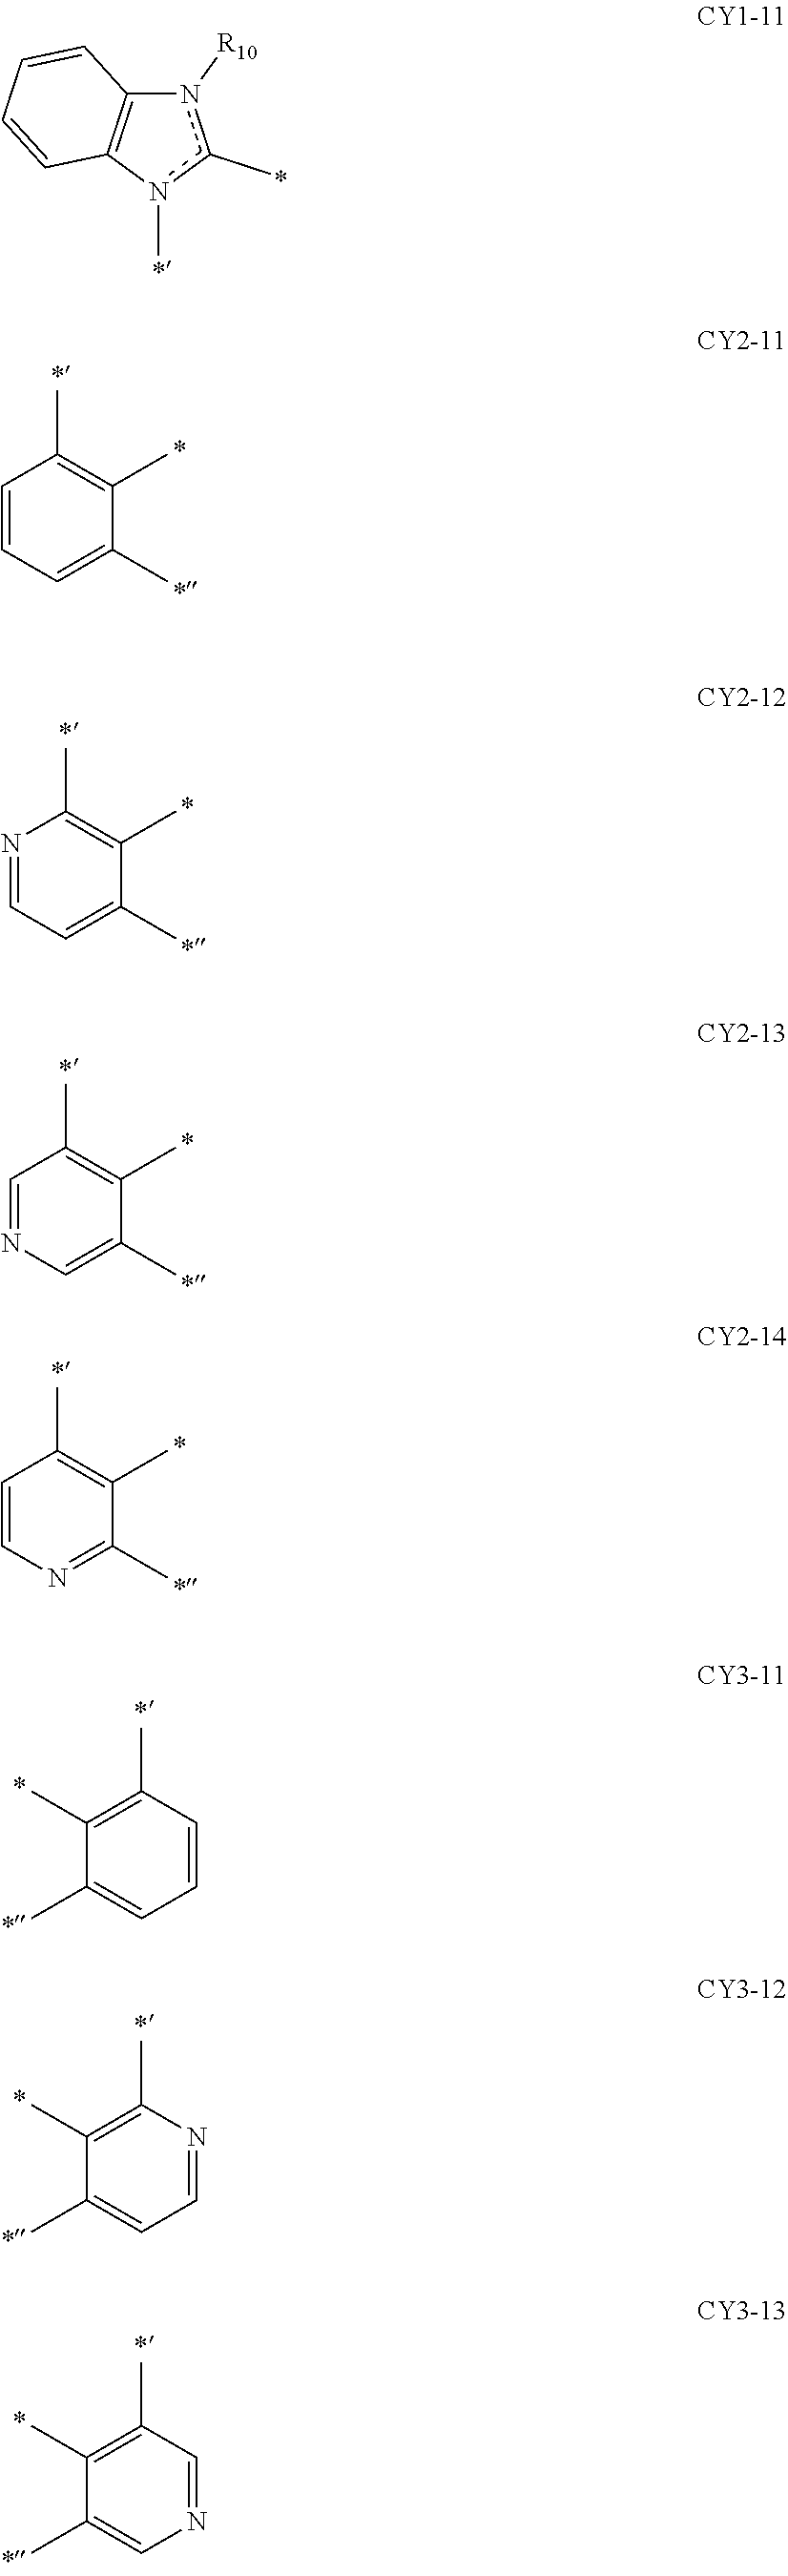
n1([R10])c(C)n(C)C2=C1C=CC=C2.C1=CC=C(C)C(C)=C1C.N1=CC=C(C)C(C)=C1C.C1=NC=C(C)C(C)=C1C.C1=CN=C(C)C(C)=C1C.C1(C)=C(C)C=CC=C1C.C1(C)=C(C)N=CC=C1C.C1(C)=C(C)C=NC=C1C
